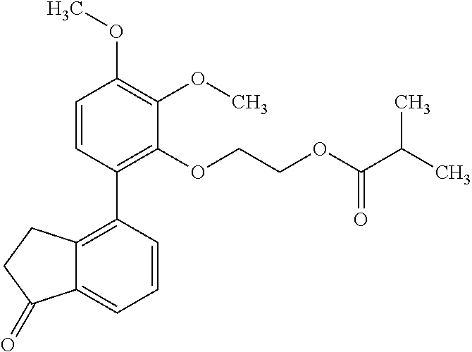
C1=CC(C2=C3C(=CC=C2)C(=O)CC3)=C(OCCOC(C(C)C)=O)C(OC)=C1OC
